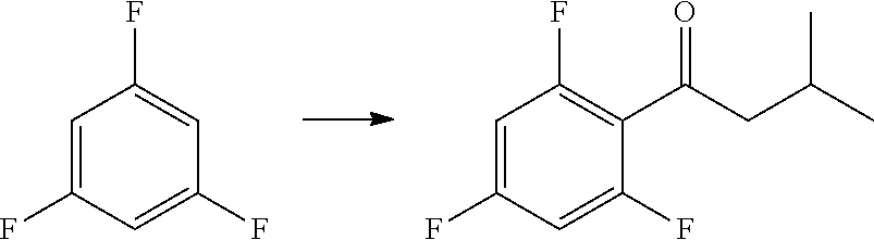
C1=C(F)C=C(F)C=C1F.C1=C(F)C=C(F)C(C(CC(C)C)=O)=C1F
